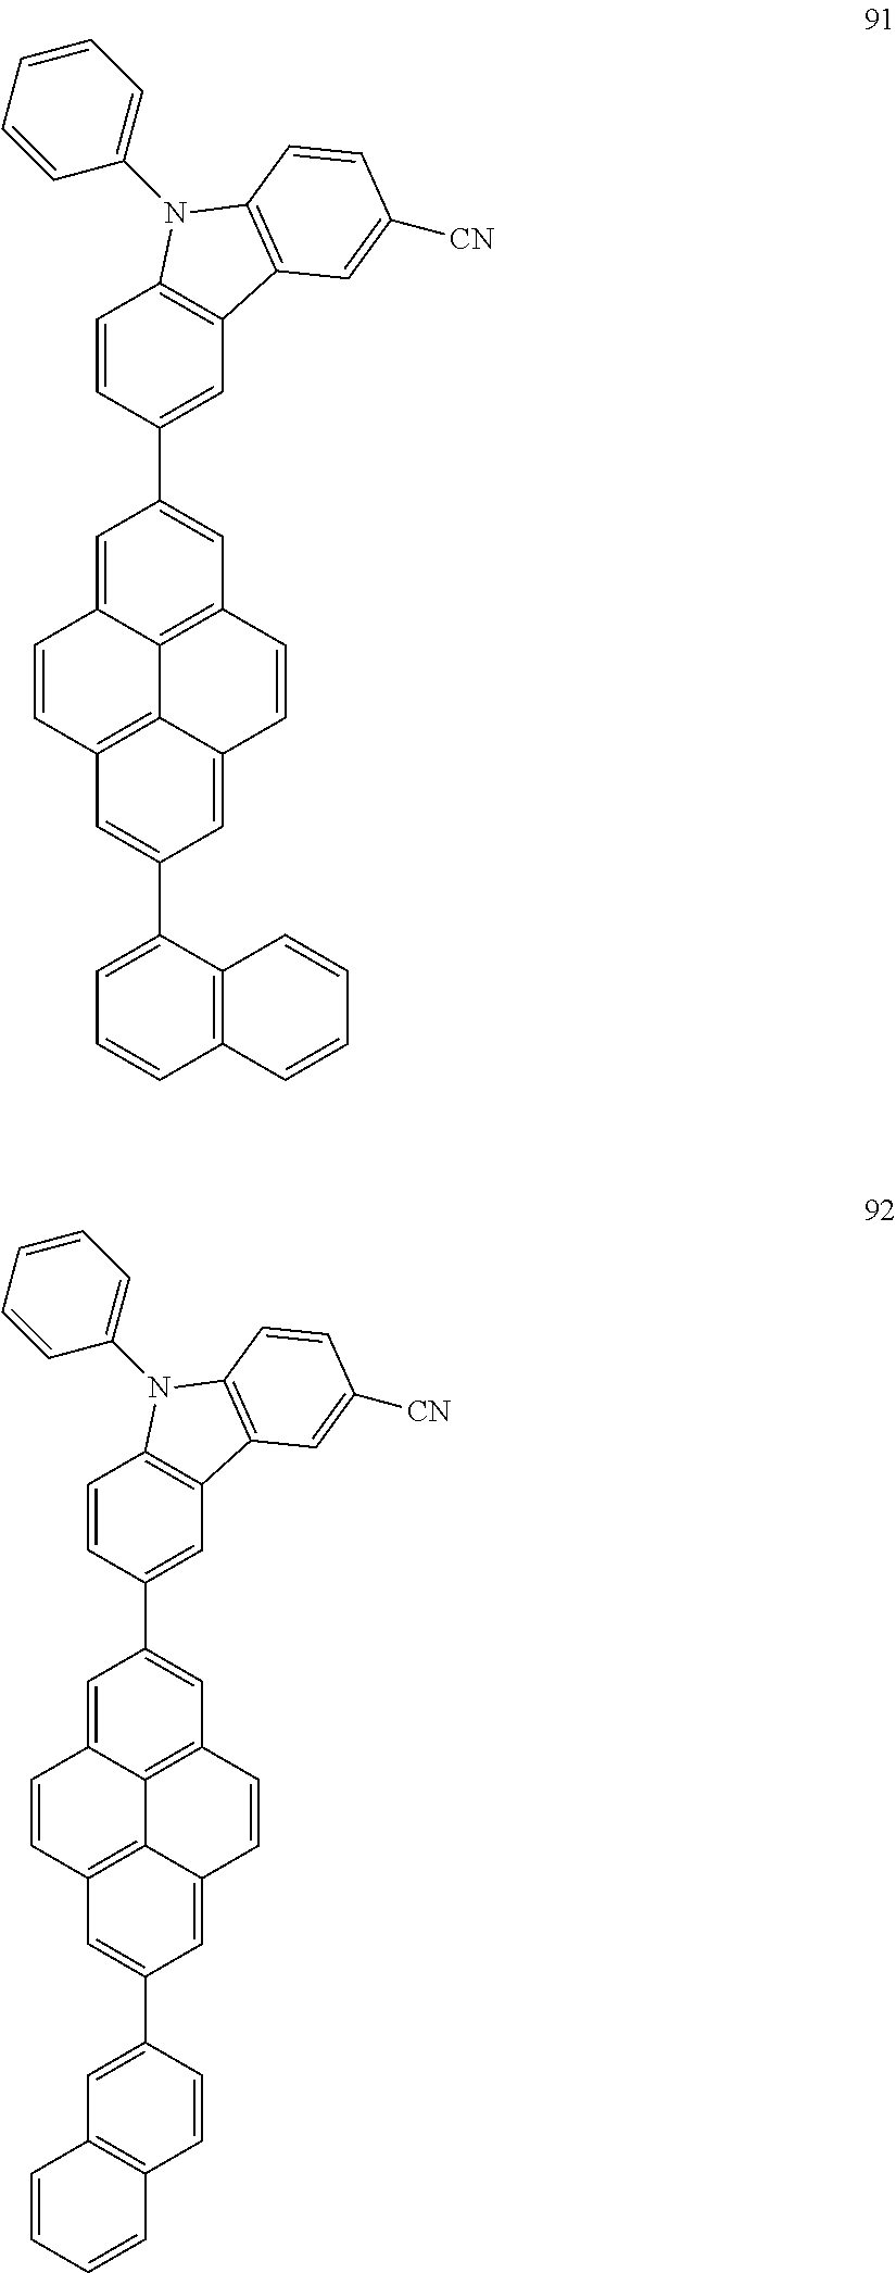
C1=C2C3=C(C=C1C1=CC4=C(C=C1)N(C1=CC=CC=C1)C1=C4C=C([CN])C=C1)C=CC1=CC(C4=CC=CC5=C4C=CC=C5)=CC(=C31)C=C2.C1=C2C3=C(C=C1C1=CC4=C(C=C1)N(C1=CC=CC=C1)C1=C4C=C([CN])C=C1)C=CC1=CC(C4=CC5=C(C=C4)C=CC=C5)=CC(=C31)C=C2
